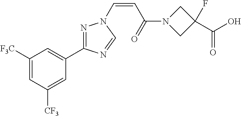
C1([F3C])=CC([CF3])=CC(C2=NN(C=CC(N3CC(F)(C(=O)O)C3)=O)C=N2)=C1
